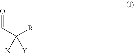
O=CC([R])([X])[Y]
